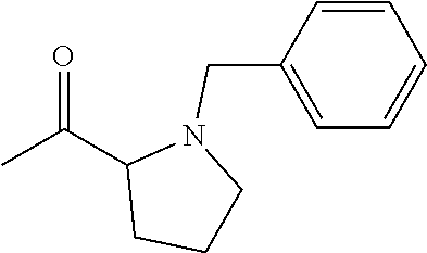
CC(C1CCCN1CC1=CC=CC=C1)=O
